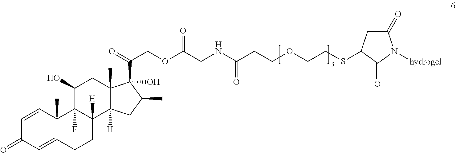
C1=CC2(C)C(=CC1=O)CCC1([H])C2(F)C(O)CC2(C)C1([H])CC(C)C2(C(=O)COC(CNC(CCOCCSC1CC(=O)N([hydrogel])C1=O)=O)=O)O
